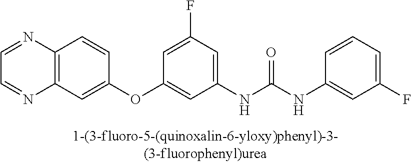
C12=C(C=C(OC3=CC(NC(NC4=CC(F)=CC=C4)=O)=CC(F)=C3)C=C1)N=CC=N2
